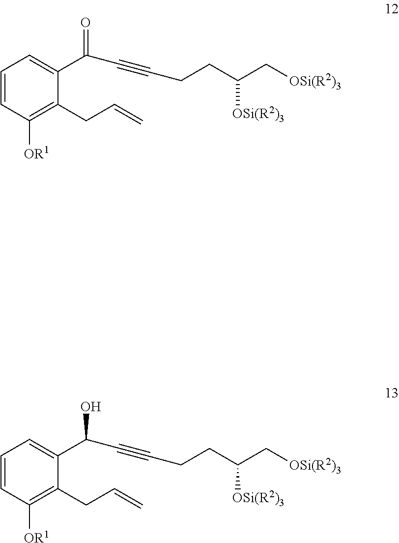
C(CCC(C[OSi(R2)3])[OSi(R2)3])#CC(C1=CC=CC([OR1])=C1CC=C)=O.C(CCC(C[OSi(R2)3])[OSi(R2)3])#CC(C1=CC=CC([OR1])=C1CC=C)O
